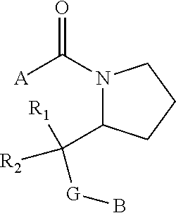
N1(C([A])=O)C(C([R2])([R1])[G]B)CCC1
